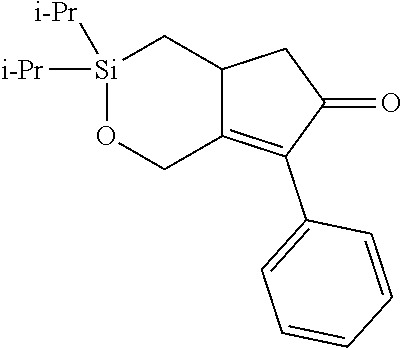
[Si]1([i-Pr])([i-Pr])OCC2=C(C3=CC=CC=C3)C(=O)CC2C1
